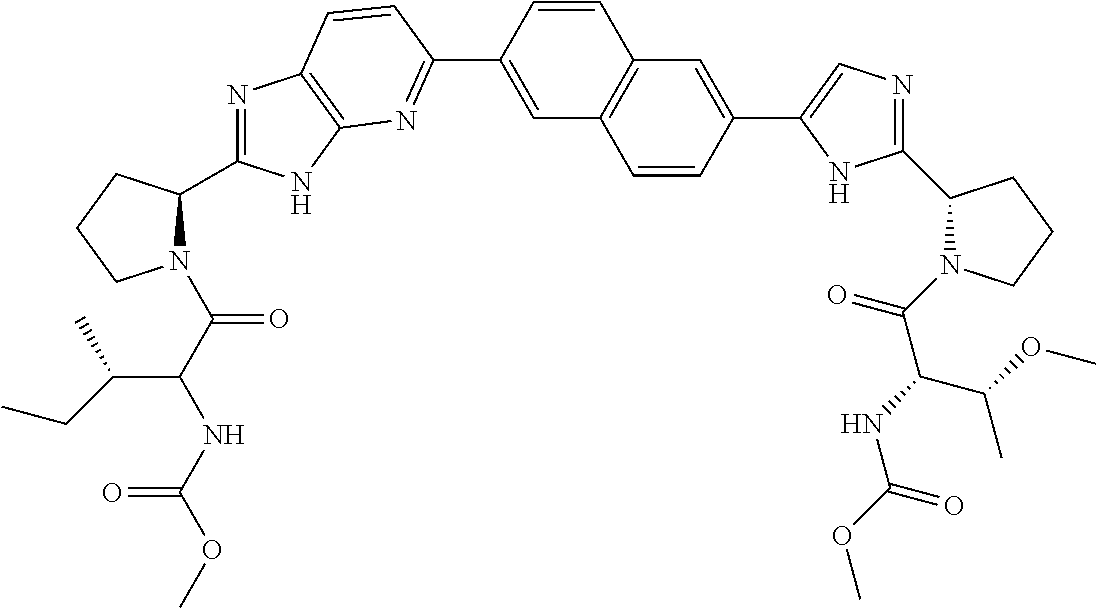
C1(C2=NC3=C(N=C(C4N(C(C(NC(OC)=O)C(C)CC)=O)CCC4)N3)C=C2)=CC2=C(C=C1)C=C(C1=CN=C(C3N(C(C(NC(OC)=O)C(OC)C)=O)CCC3)N1)C=C2
